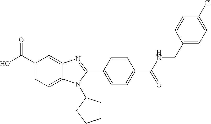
C1(C(O)=O)=CC=C2C(=C1)N=C(C1=CC=C(C(NCC3=CC=C(Cl)C=C3)=O)C=C1)N2C1CCCC1
